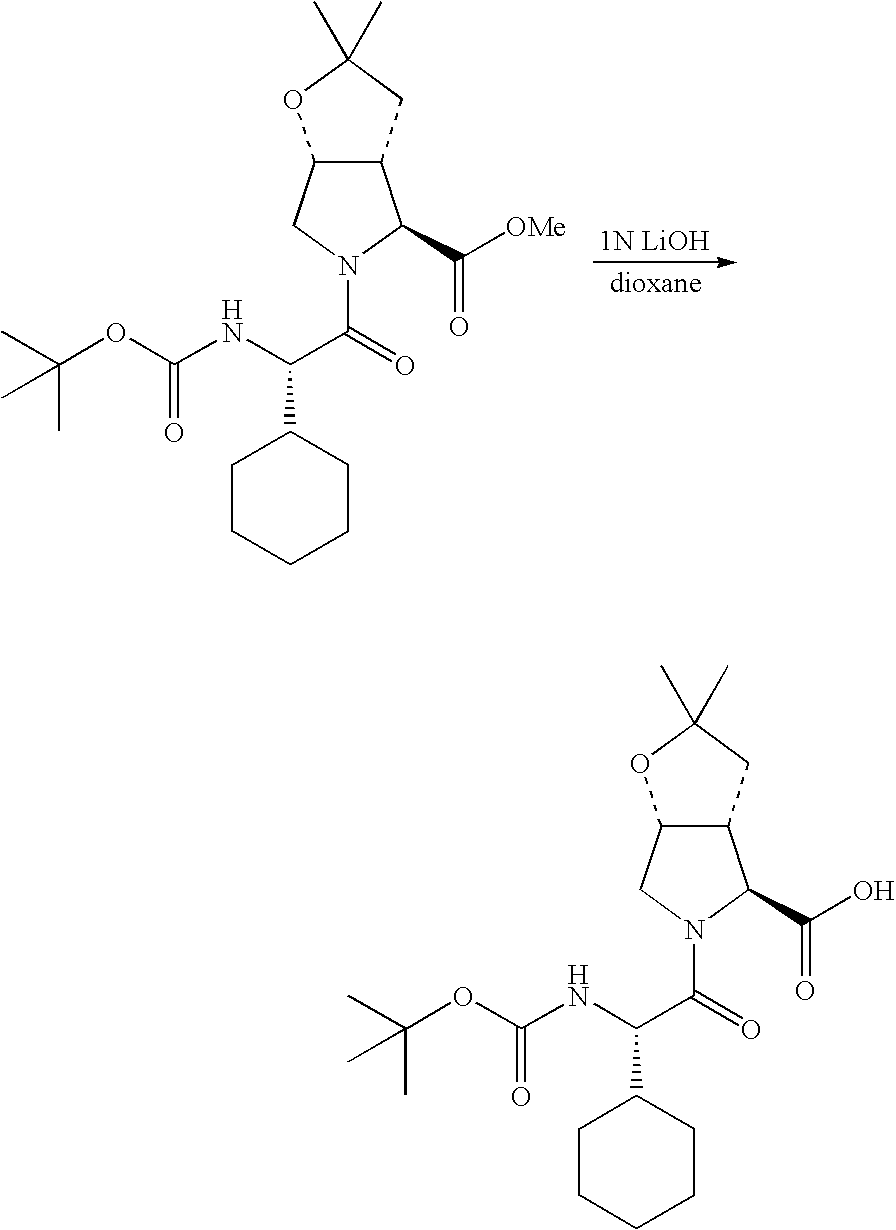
C12C(CC(C)(C)O1)C(C([OMe])=O)N(C(=O)C(NC(OC(C)(C)C)=O)C1CCCCC1)C2.C12C(CC(C)(C)O1)C(C(O)=O)N(C(=O)C(NC(OC(C)(C)C)=O)C1CCCCC1)C2
